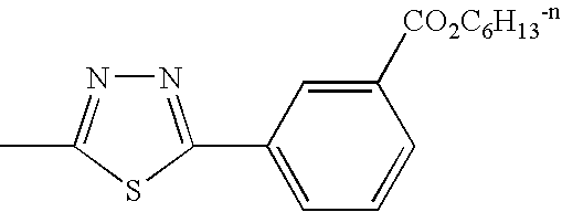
N1=C(C2=CC=CC([CO2C6H13-n])=C2)SC(C)=N1
